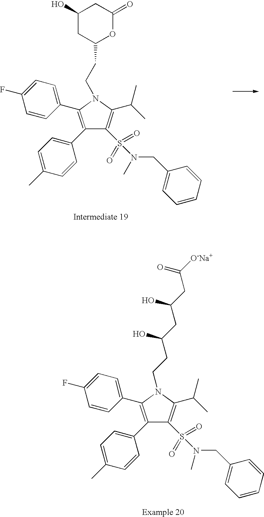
C1(C2=CC=C(C)C=C2)=C(C2=CC=C(F)C=C2)N(CCC2OC(=O)CC(O)C2)C(C(C)C)=C1S(N(CC1=CC=CC=C1)C)(=O)=O.C1(C2=CC=C(C)C=C2)=C(C2=CC=C(F)C=C2)N(CCC(CC(CC([O-Na+])=O)O)O)C(C(C)C)=C1S(N(C)CC1=CC=CC=C1)(=O)=O
